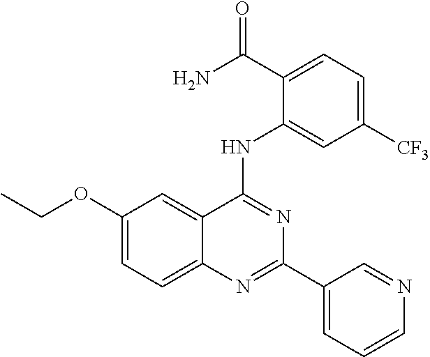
C1(OCC)=CC=C2C(=C1)C(NC1=CC([CF3])=CC=C1C(N)=O)=NC(C1=CC=CN=C1)=N2
